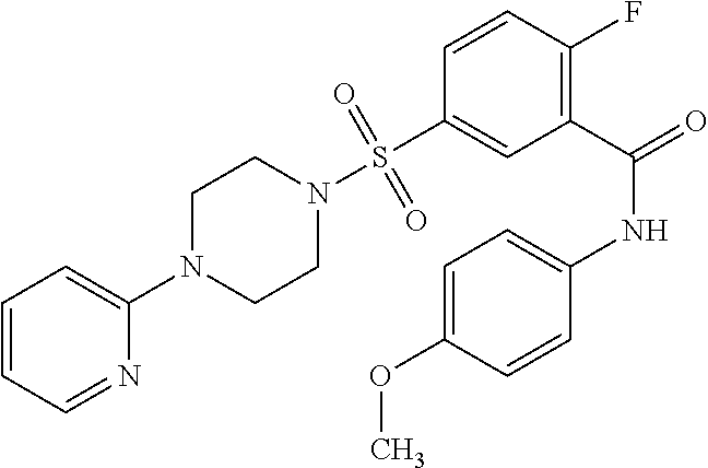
C1=CC(F)=C(C(NC2=CC=C(OC)C=C2)=O)C=C1S(N1CCN(C2=CC=CC=N2)CC1)(=O)=O
